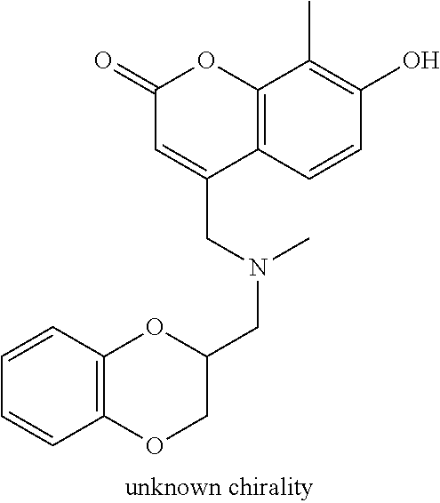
C1=CC2=C(C=C1)OC(CN(C)CC1=CC(=O)OC3=C1C=CC(O)=C3C)CO2
